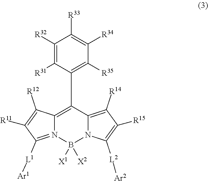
C12=C(C3=C([R35])C([R34])=C([R33])C([R32])=C3[R31])C3=C([R14])C([R15])=C([L2][Ar2])N3B([X1])([X2])N1=C([L1][Ar1])C([R11])=C2[R12]
